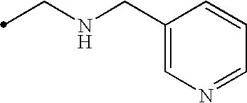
C(NCC1=CN=CC=C1)C
